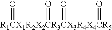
[R1CX1R2X2CR3CX3R4X4CR5](=O)(=O)(=O)=O
